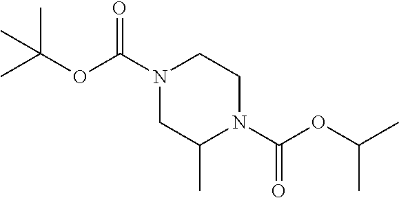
N1(C(OC(C)(C)C)=O)CCN(C(OC(C)C)=O)C(C)C1
